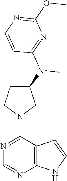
C12=C(C(N3CC(N(C)C4=NC(OC)=NC=C4)CC3)=NC=N1)C=CN2
